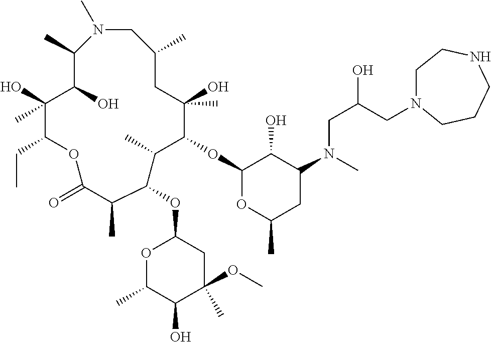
N1(C)CC(C)CC(O)(C)C(OC2OC(C)CC(N(CC(CN3CCNCCC3)O)C)C2O)C(C)C(OC2OC(C)C(O)C(C)(OC)C2)C(C)C(=O)OC(CC)C(O)(C)C(O)C1C
